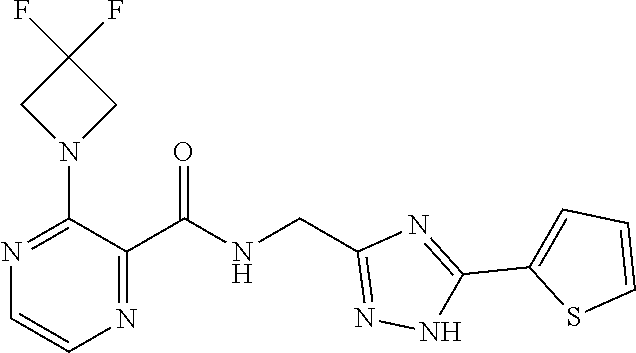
N1=C(C(NCC2=NNC(C3=CC=CS3)=N2)=O)C(N2CC(F)(F)C2)=NC=C1
